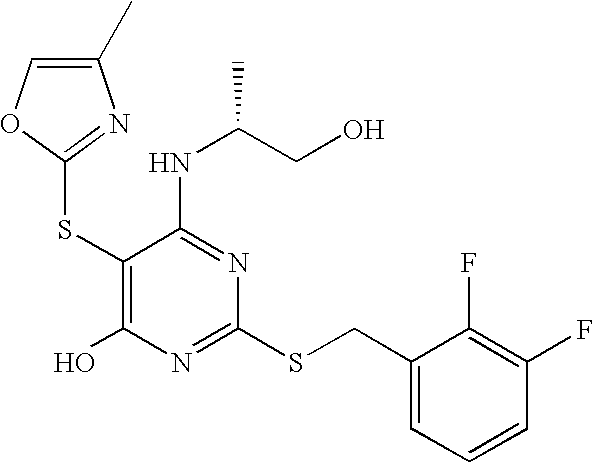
C1(SC2=NC(C)=CO2)=C(O)N=C(SCC2=CC=CC(F)=C2F)N=C1NC(CO)C
